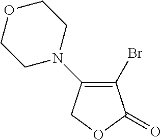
C1(Br)=C(N2CCOCC2)COC1=O
